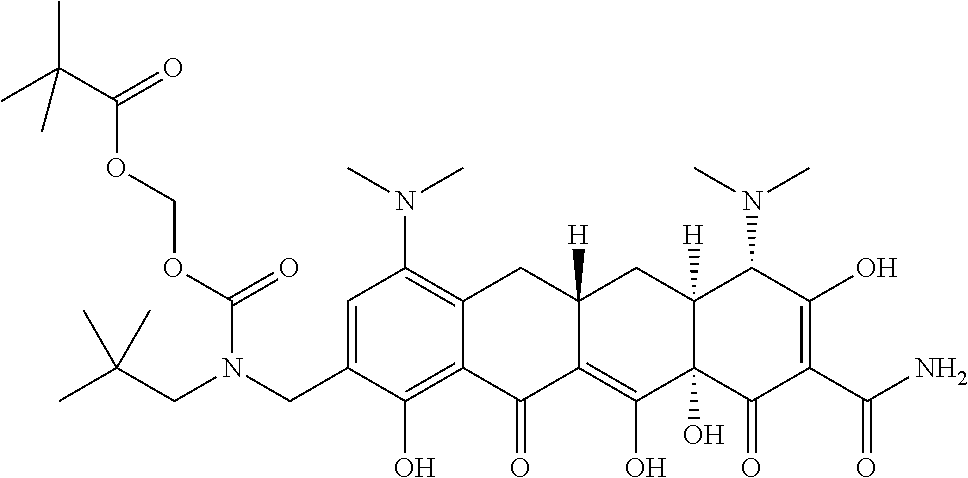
C1=C(CN(CC(C)(C)C)C(OCOC(C(C)(C)C)=O)=O)C(O)=C2C(=C1N(C)C)CC1([H])C(=C(O)C3(O)C([H])(C1)C(N(C)C)C(O)=C(C(N)=O)C3=O)C2=O
